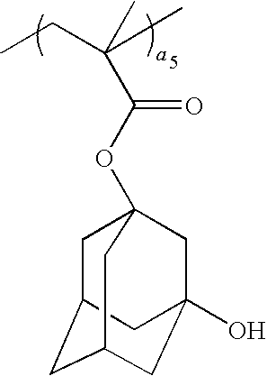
C(=O)(C(C)(CC)C)OC12CC3CC(CC(O)(C1)C3)C2
